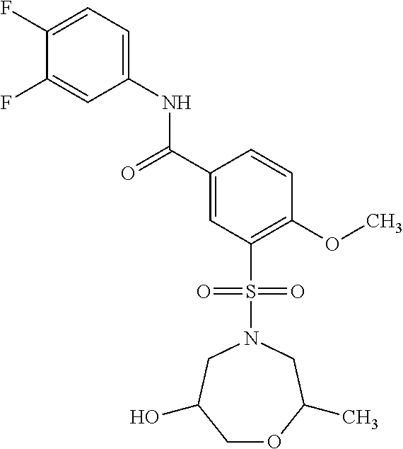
C1(F)=CC=C(NC(C2=CC(S(N3CC(O)COC(C)C3)(=O)=O)=C(OC)C=C2)=O)C=C1F
